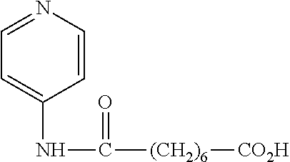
C1=NC=CC(NC([(CH2)6][CO2H])=O)=C1
